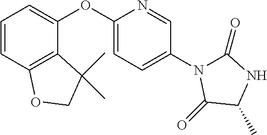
C1=CC2=C(C(OC3=CC=C(N4C(=O)NC(C)C4=O)C=N3)=C1)C(C)(C)CO2
